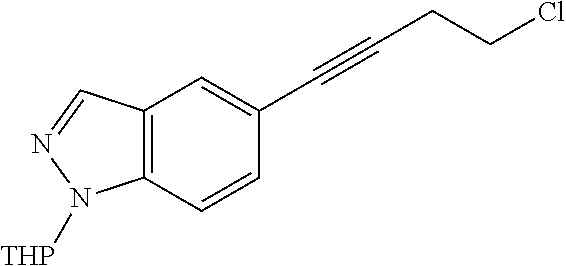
C12=C(C=CC(C#CCCCl)=C1)N([THP])N=C2
